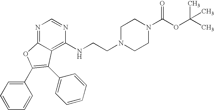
N1=C2C(=C(NCCN3CCN(C(OC(C)(C)C)=O)CC3)N=C1)C(C1=CC=CC=C1)=C(C1=CC=CC=C1)O2
